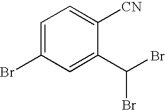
C1=C(Br)C=C(C(Br)Br)C([CN])=C1
